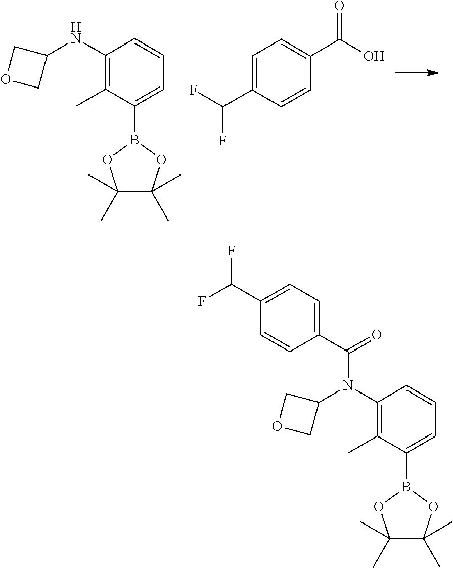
C1(NC2COC2)=C(C)C(B2OC(C)(C)C(C)(C)O2)=CC=C1.C1=C(C(F)F)C=CC(C(O)=O)=C1.C1(N(C2COC2)C(=O)C2=CC=C(C(F)F)C=C2)=C(C)C(B2OC(C)(C)C(C)(C)O2)=CC=C1
